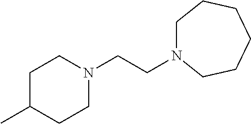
C1C(C)CCN(CCN2CCCCCC2)C1
